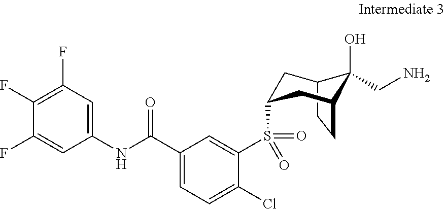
C1(F)=C(F)C(F)=CC(NC(C2=CC=C(Cl)C(S(=O)(=O)C3CC4C(O)(CN)C(C3)CC4)=C2)=O)=C1
